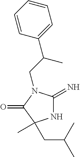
N1C(=N)N(CC(C2=CC=CC=C2)C)C(=O)C1(CC(C)C)C
